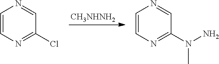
C1=CN=C(N(N)C)C=N1.[CH3NHNH2].C1=CN=C(Cl)C=N1
